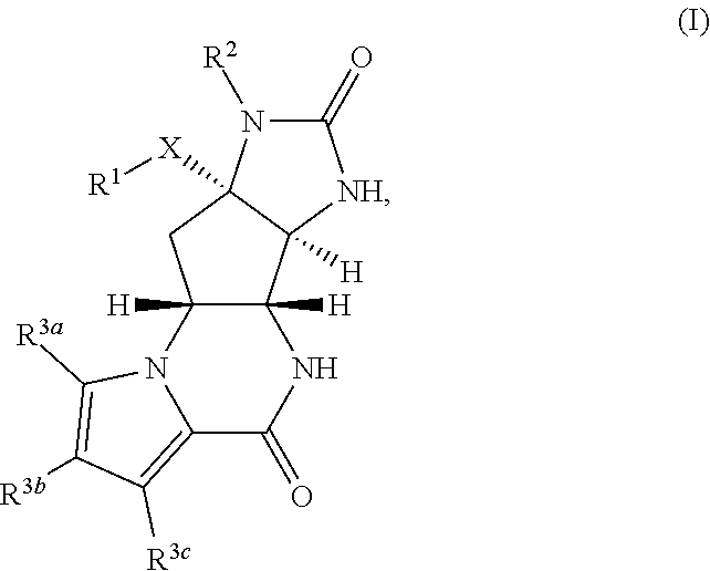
C12([H])C([H])(N3C(=C([R3c])C([R3b])=C3[R3a])C(=O)N1)CC1([X][R1])C2([H])[NH]C(=O)N1[R2]
